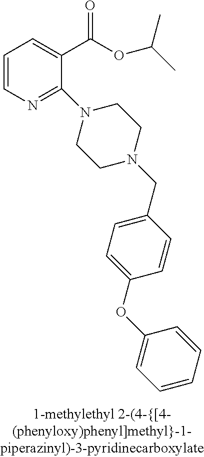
C1=CN=C(N2CCN(CC3=CC=C(OC4=CC=CC=C4)C=C3)CC2)C(C(OC(C)C)=O)=C1
